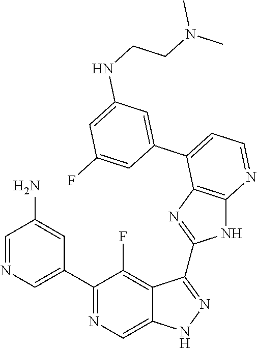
C1=NC=C(C2=NC=C3C(=C2F)C(C2=NC4=C(N2)N=CC=C4C2=CC(NCCN(C)C)=CC(F)=C2)=NN3)C=C1N
